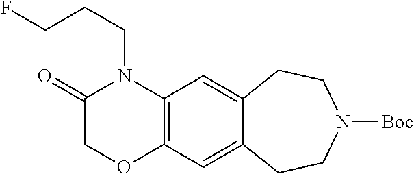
C12=C(N(CCCF)C(=O)CO1)C=C1C(=C2)CCN([Boc])CC1
